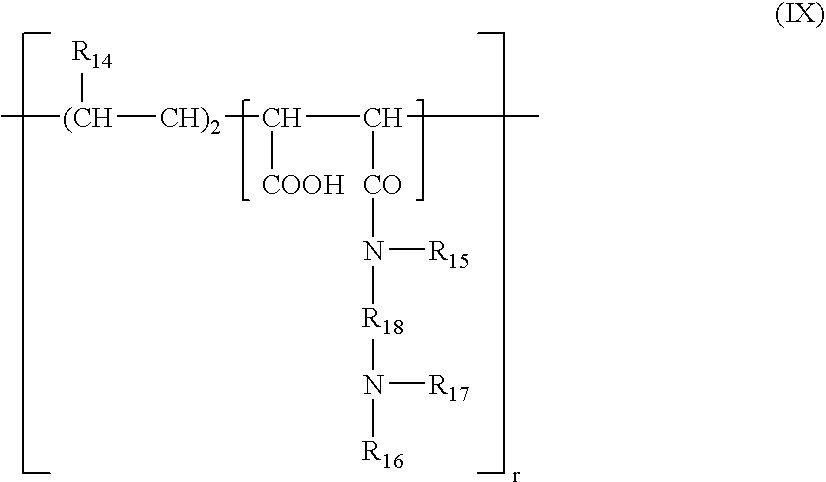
C[(CH]([CH)2]C(C(C)[CO]N([R18]N([R16])[R17])[R15])[COOH])[R14]
